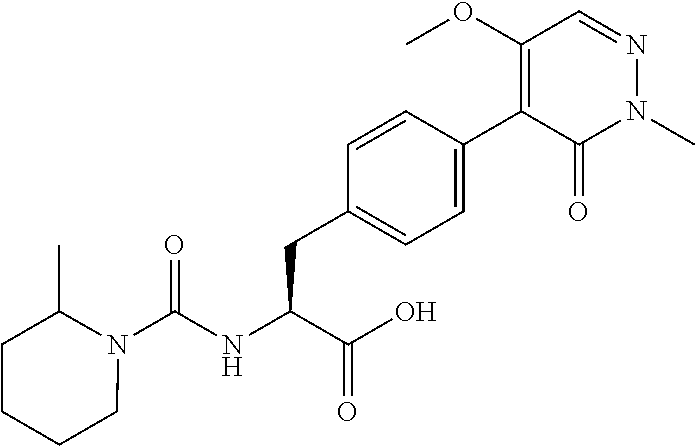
N1(C(NC(C(=O)O)CC2=CC=C(C3=C(OC)C=NN(C)C3=O)C=C2)=O)C(C)CCCC1
